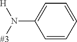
[#3]N([H])C1=CC=CC=C1
